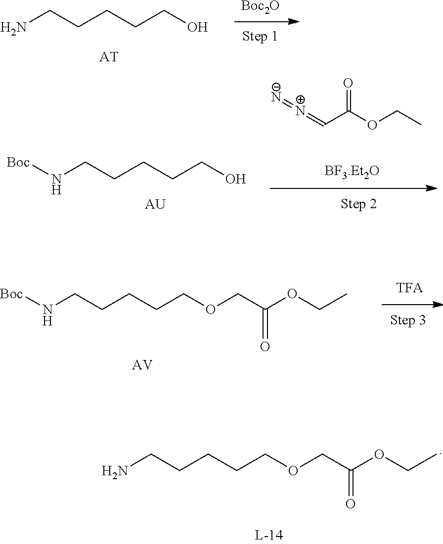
NCCCCCOCC(OCC)=O.NCCCCCO.[AT].[Boc2O].N(CCCCCO)[Boc].[AU].[N+](=CC(OCC)=O)=[N-].[Boc]NCCCCCOCC(OCC)=O.[AV]
